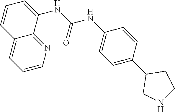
C1=CC2=CC=CN=C2C(NC(NC2=CC=C(C3CNCC3)C=C2)=O)=C1
